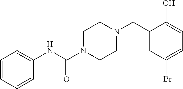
C1=CC=CC(NC(N2CCN(CC3=CC(Br)=CC=C3O)CC2)=O)=C1
